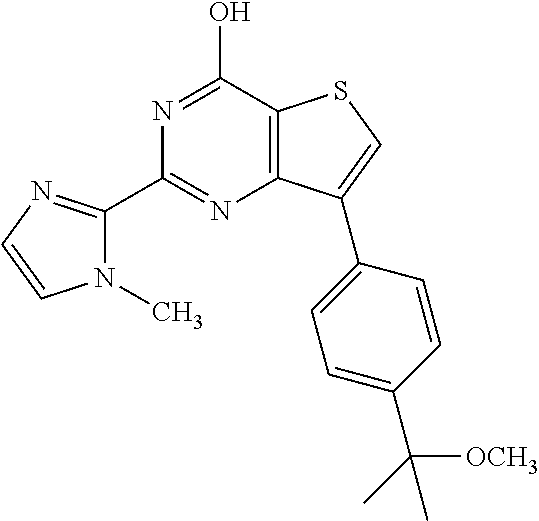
C12=C(C(O)=NC(C3=NC=CN3C)=N1)SC=C2C1=CC=C(C(C)([OCH3])C)C=C1
